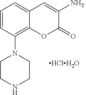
C1=CC(N2CCNCC2)=C2C(=C1)C=C([NH2])C(=O)O2
